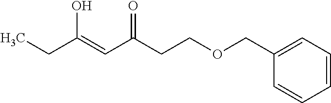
C1=CC=C(COCCC(C=C(CC)O)=O)C=C1
